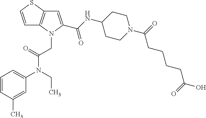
C1=CSC2=C1N(CC(N(C1=CC=CC(C)=C1)CC)=O)C(C(NC1CCN(C(=O)CCCCC(=O)O)CC1)=O)=C2
